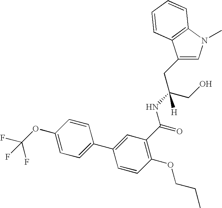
C1(CC(CO)(NC(=O)C2=C(OCCC)C=CC(C3=CC=C(OC(F)(F)F)C=C3)=C2)[H])=CN(C)C2=C1C=CC=C2
